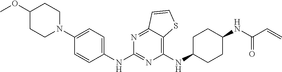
C1(NC2CCC(NC(C=C)=O)CC2)=C2C(=NC(NC3=CC=C(N4CCC(OC)CC4)C=C3)=N1)C=CS2
